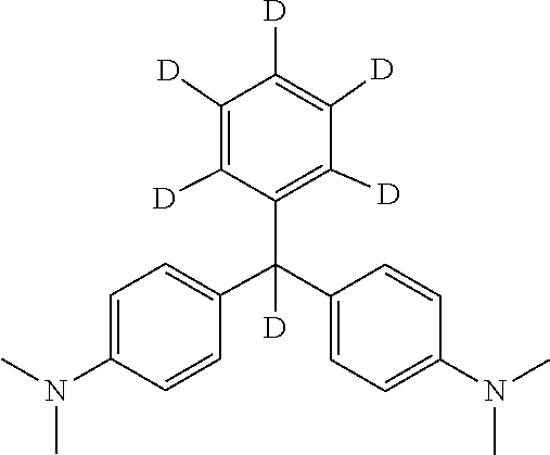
C1=CC(N(C)C)=CC=C1C(C1=C([D])C([D])=C([D])C([D])=C1[D])(C1=CC=C(N(C)C)C=C1)[D]
